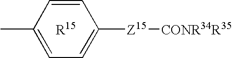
C1=CC(C)=CC=C1[Z15][CONR34R35]
